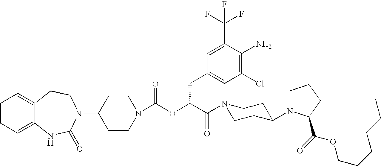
C1(N2C(=O)NC3=CC=CC=C3CC2)CCN(C(OC(C(=O)N2CCC(N3CCCC3C(=O)OCCCCCC)CC2)CC2=CC(Cl)=C(N)C(C(F)(F)F)=C2)=O)CC1
